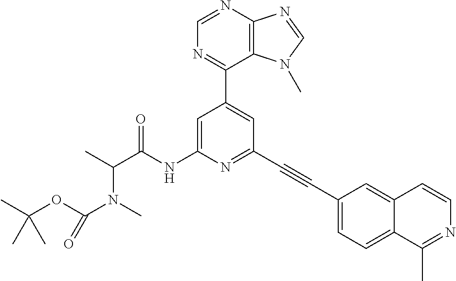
C1(C2=CC(C#CC3=CC=C4C(=C3)C=CN=C4C)=NC(NC(C(C)N(C)C(OC(C)(C)C)=O)=O)=C2)=NC=NC2=C1N(C)C=N2
